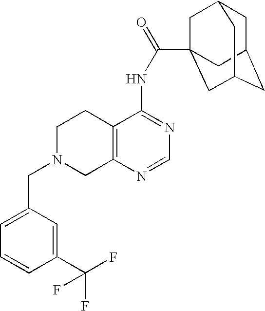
C1N(CC2=CC=CC(C(F)(F)F)=C2)CC2=C(C1)C(NC(=O)C13CC4CC(CC(C1)C4)C3)=NC=N2
